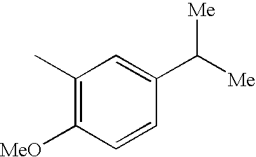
C1(C)=C([MeO])C=CC(C([Me])[Me])=C1
